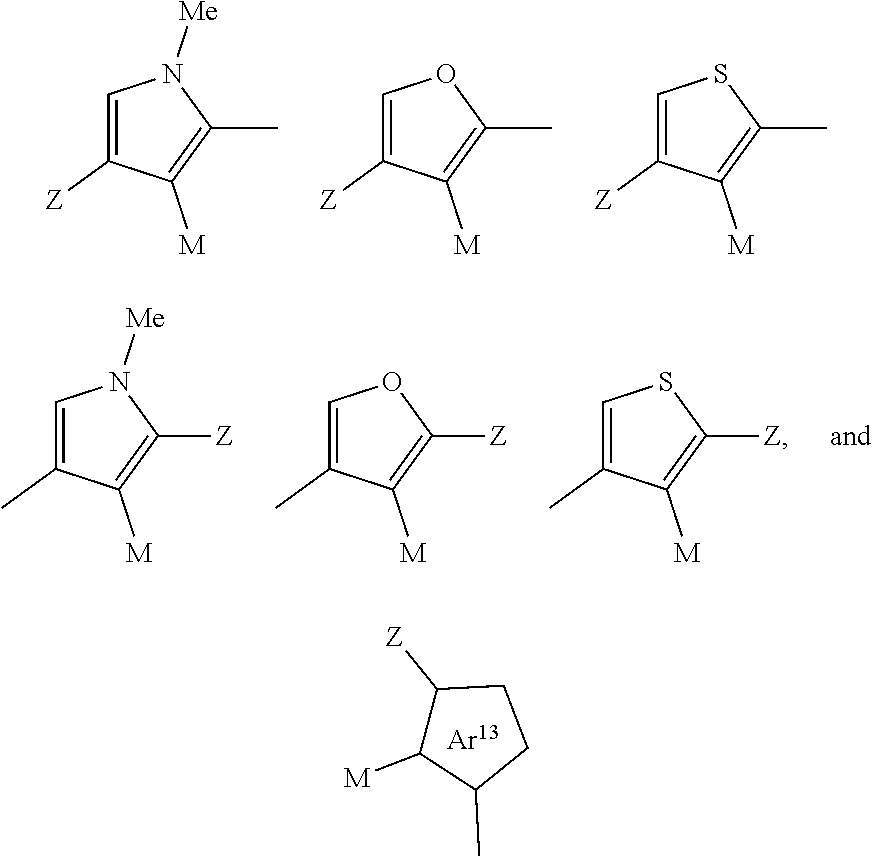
C1=C([Z])C([M])=C(C)N1[Me].C1=C([Z])C([M])=C(C)O1.C1=C([Z])C([M])=C(C)S1.C1=C(C)C([M])=C([Z])N1[Me].C1=C(C)C([M])=C([Z])O1.C1=C(C)C([M])=C([Z])S1.C1([Z])C([M])C(C)CC1
